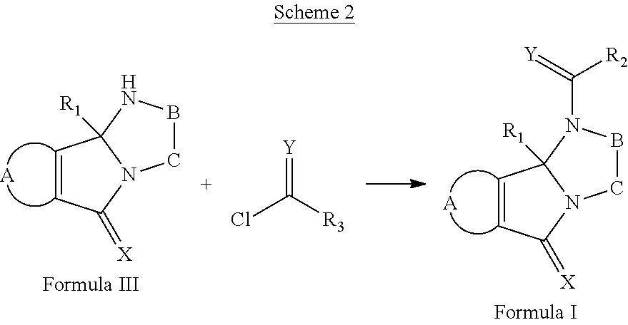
C1=CC(=[X])N2C1([R1])NBC2.[A].C1=CC(=[X])N2C1([R1])N(C(=[Y])[R2])BC2.[A].[Y]=C([R3])Cl
